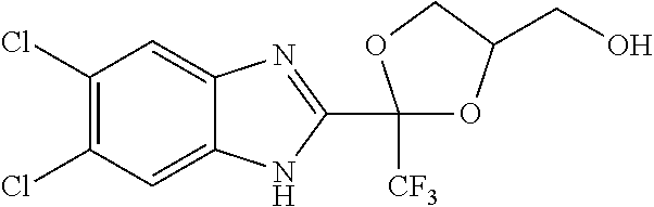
C1(Cl)=C(Cl)C=C2C(=C1)N=C(C1([CF3])OC(CO)CO1)N2
